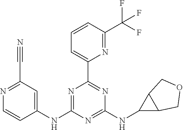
C1=CC(C(F)(F)F)=NC(C2=NC(NC3C4C3COC4)=NC(NC3=CC(C#N)=NC=C3)=N2)=C1
